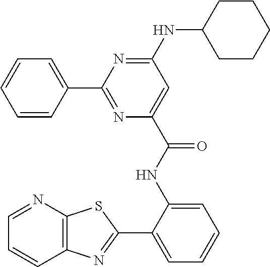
C12=C(N=CC=C1)SC(C1=CC=CC=C1NC(C1=CC(NC3CCCCC3)=NC(C3=CC=CC=C3)=N1)=O)=N2
